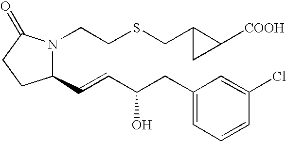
C1(C=CC(CC2=CC=CC(Cl)=C2)O)N(CCSCC2C([COOH])C2)C(=O)CC1
